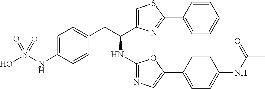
OS(NC1=CC=C(CC(NC2=NC=C(C3=CC=C(NC(C)=O)C=C3)O2)C2=CSC(C3=CC=CC=C3)=N2)C=C1)(=O)=O
